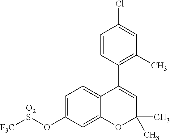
C1(C2=CC(C)(C)OC3=CC(O[O2S][F3C])=CC=C23)=C(C)C=C(Cl)C=C1
